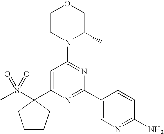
CS(C1(C2=CC(N3C(C)COCC3)=NC(C3=CN=C(N)C=C3)=N2)CCCC1)(=O)=O
